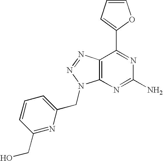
C1=CC=C(C2=NC(N)=NC3=C2N=NN3CC2=CC=CC(CO)=N2)O1
